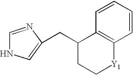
C1(CC2=CNC=N2)CC[Y1]C2=C1C=CC=C2
